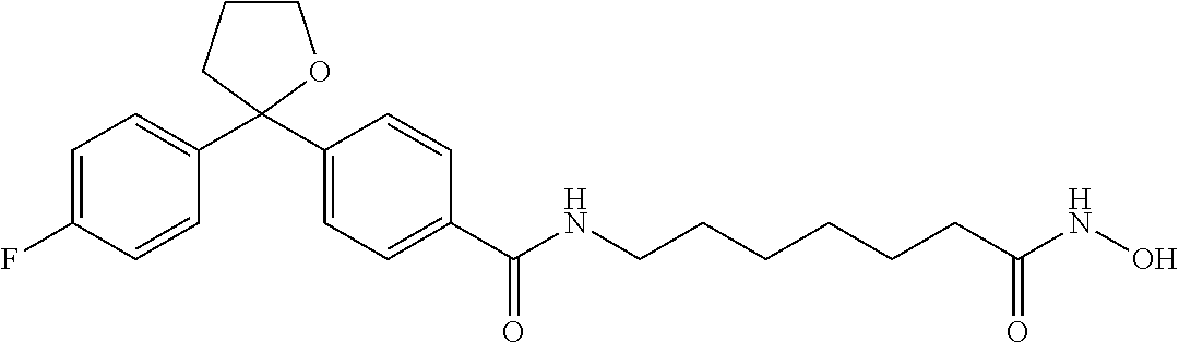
C1(C2(C3=CC=C(F)C=C3)OCCC2)=CC=C(C(=O)NCCCCCCC(NO)=O)C=C1
